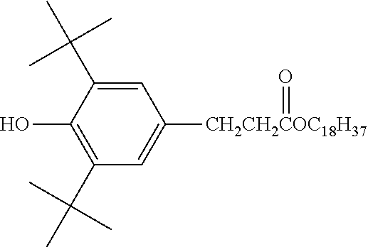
C1(C(C)(C)C)=CC([CH2CH2COC18H37]=O)=CC(C(C)(C)C)=C1O
